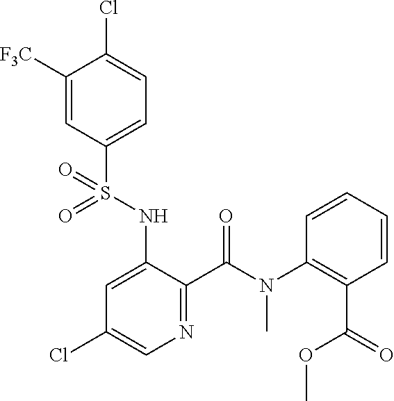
C1([F3C])=CC(S(NC2=CC(Cl)=CN=C2C(N(C2=C(C(=O)OC)C=CC=C2)C)=O)(=O)=O)=CC=C1Cl
